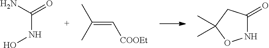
N1C(=O)CC(C)(C)O1.CC(C)=C[COOEt].NC(=O)NO
